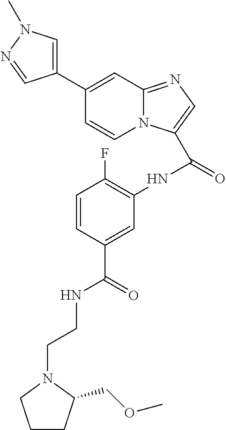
C1CC(COC)N(CCNC(C2=CC(NC(=O)C3=CN=C4N3C=CC(C3=CN(C)N=C3)=C4)=C(F)C=C2)=O)C1
